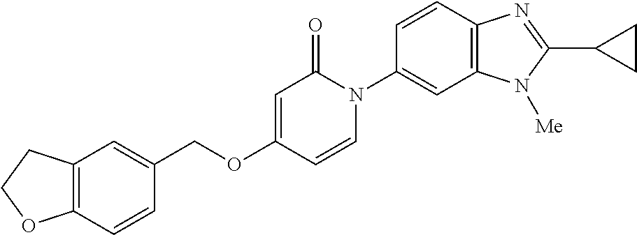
C(OC1=CC(=O)N(C2=CC3=C(C=C2)N=C(C2CC2)N3[Me])C=C1)C1=CC2=C(C=C1)OCC2
